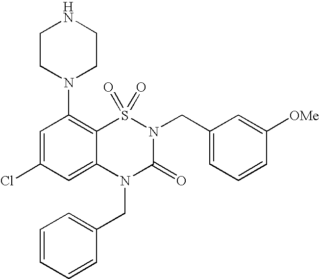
C1=C(Cl)C=C2C(=C1N1CCNCC1)S(=O)(=O)N(CC1=CC=CC([OMe])=C1)C(=O)N2CC1=CC=CC=C1
